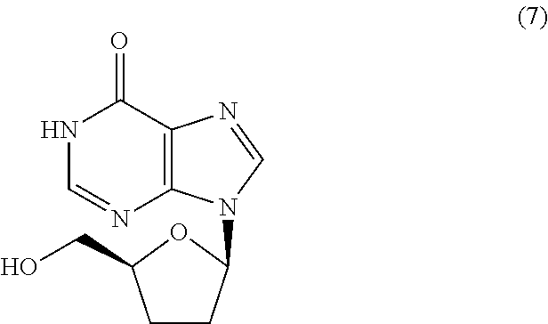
C1CC(N2C3=C(C(=O)NC=N3)N=C2)OC1CO
